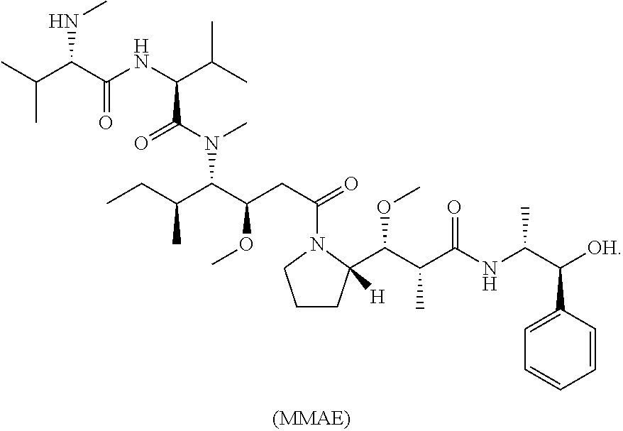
C1CC(C(C(C(NC(C)C(C2=CC=CC=C2)[OH])=O)C)OC)([H])N(C(CC(C(C(CC)C)N(C(=O)C(NC(C(C(C)C)NC)=O)C(C)C)C)OC)=O)C1
